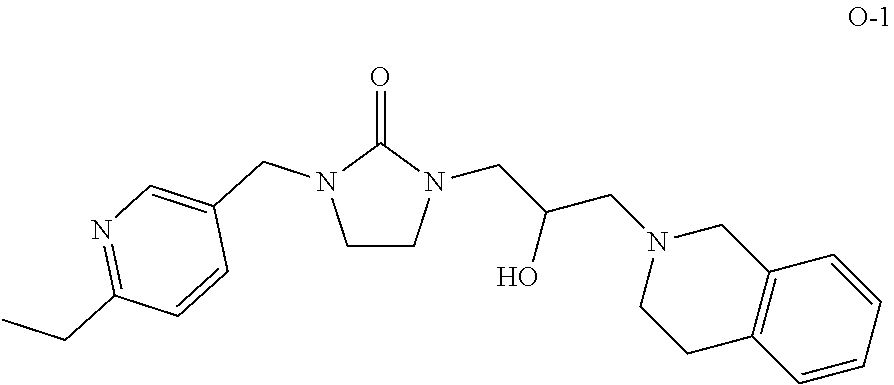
C1CN(CC(CN2CCC3=C(C2)C=CC=C3)O)C(=O)N1CC1=CN=C(CC)C=C1
